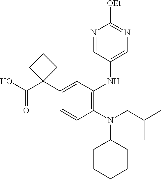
C1(N(CC(C)C)C2CCCCC2)=C(NC2=CN=C([OEt])N=C2)C=C(C2(C(O)=O)CCC2)C=C1
